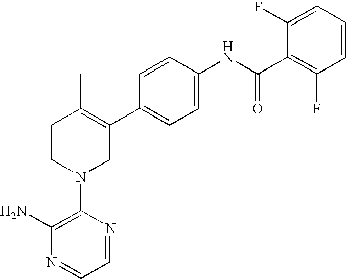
C1=CC(NC(C2=C(F)C=CC=C2F)=O)=CC=C1C1=C(C)CCN(C2=C(N)N=CC=N2)C1
